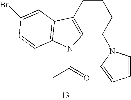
C12=C(CCCC1N1C=CC=C1)C1=C(N2C(=O)C)C=CC(Br)=C1
